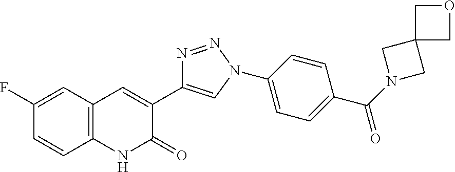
C1(F)=CC2=C(C=C1)NC(=O)C(C1=CN(C3=CC=C(C(N4CC5(C4)COC5)=O)C=C3)N=N1)=C2
